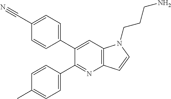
C1(C2=CC=C(C#N)C=C2)=CC2=C(N=C1C1=CC=C(C)C=C1)C=CN2CCCN
